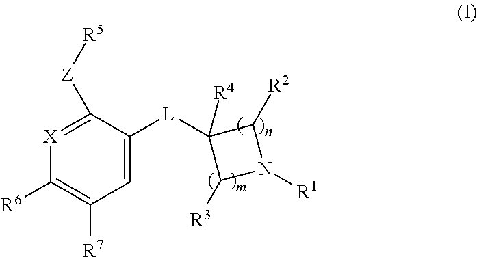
C1([R6])=C([R7])C=C([L]C2([R4])C([R3])N([R1])C2[R2])C([Z][R5])=[X]1
